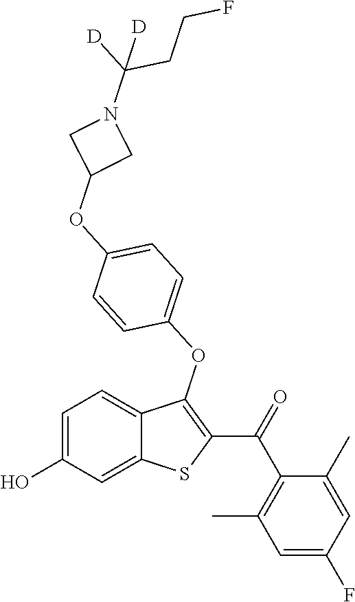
C1=C(O)C=C2C(=C1)C(OC1=CC=C(OC3CN(C(CCF)([D])[D])C3)C=C1)=C(C(=O)C1=C(C)C=C(F)C=C1C)S2
